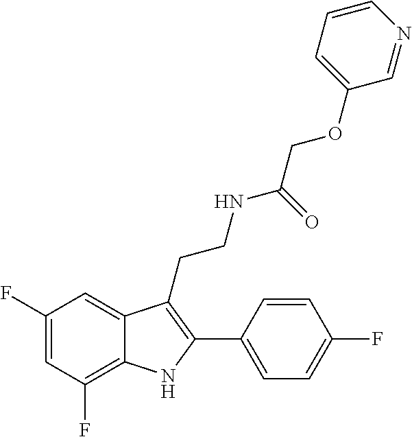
C1=C(F)C=C2C(=C1F)NC(C1=CC=C(F)C=C1)=C2CCNC(COC1=CC=CN=C1)=O
